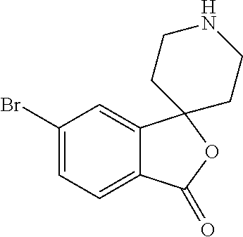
C1(Br)=CC=C2C(=C1)C1(OC2=O)CCNCC1
